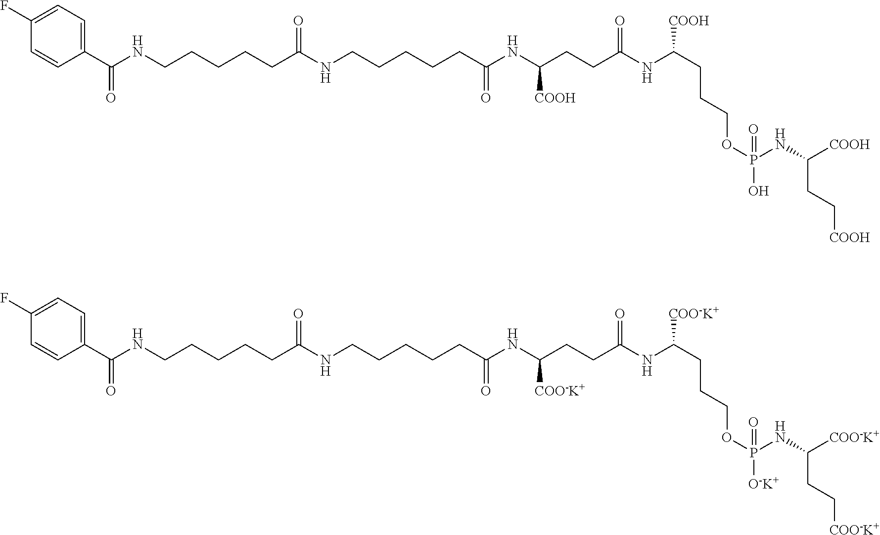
C(NCCCCCC(NC(CCC(NC(CCCOP(O)(NC([COOH])CC[COOH])=O)[COOH])=O)[COOH])=O)(=O)CCCCCNC(C1=CC=C(F)C=C1)=O.C(NCCCCCC(NC(CCC(NC(CCCOP([O-K+])(NC([COO-K+])CC[COO-K+])=O)[COO-K+])=O)[COO-K+])=O)(=O)CCCCCNC(C1=CC=C(F)C=C1)=O
